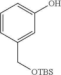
C1=CC(C[OTBS])=CC(O)=C1
